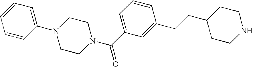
C1=CC(N2CCN(C(C3=CC=CC(CCC4CCNCC4)=C3)=O)CC2)=CC=C1
